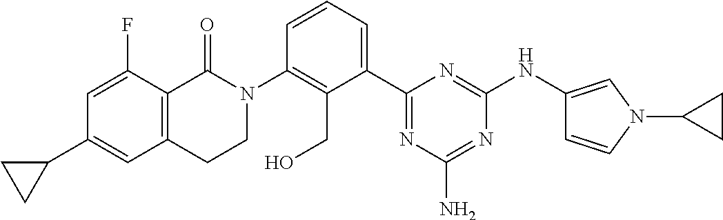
C1(C2=CC3=C(C(F)=C2)C(=O)N(C2=C(CO)C(C4=NC(N)=NC(NC5=CN(C6CC6)C=C5)=N4)=CC=C2)CC3)CC1
